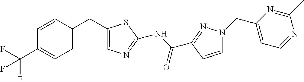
C1=CC(CC2=CN=C(NC(=O)C3=NN(CC4=CC=NC(C)=N4)C=C3)S2)=CC=C1C(F)(F)F
